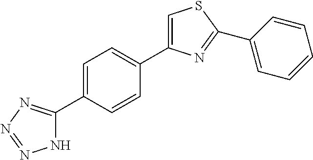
C1=C(C2=NN=NN2)C=CC(C2=CSC(C3=CC=CC=C3)=N2)=C1
